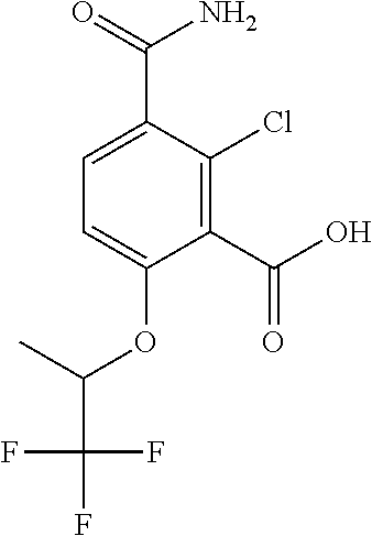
C1(OC(C(F)(F)F)C)=CC=C(C(=O)N)C(Cl)=C1C(O)=O
